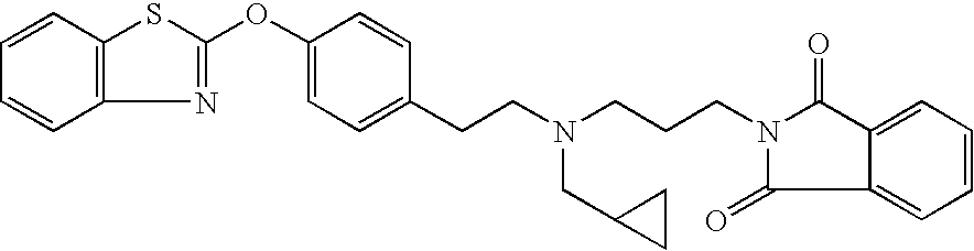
C12=C(C=CC=C1)SC(OC1=CC=C(CCN(CCCN3C(=O)C4=CC=CC=C4C3=O)CC3CC3)C=C1)=N2
